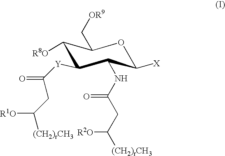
O1C([X])C(NC(CC([R2O])[(CH2)rCH3])=O)C([Y]C(CC([R1O])[(CH2)rCH3])=O)C([R8O])C1C[OR9]
